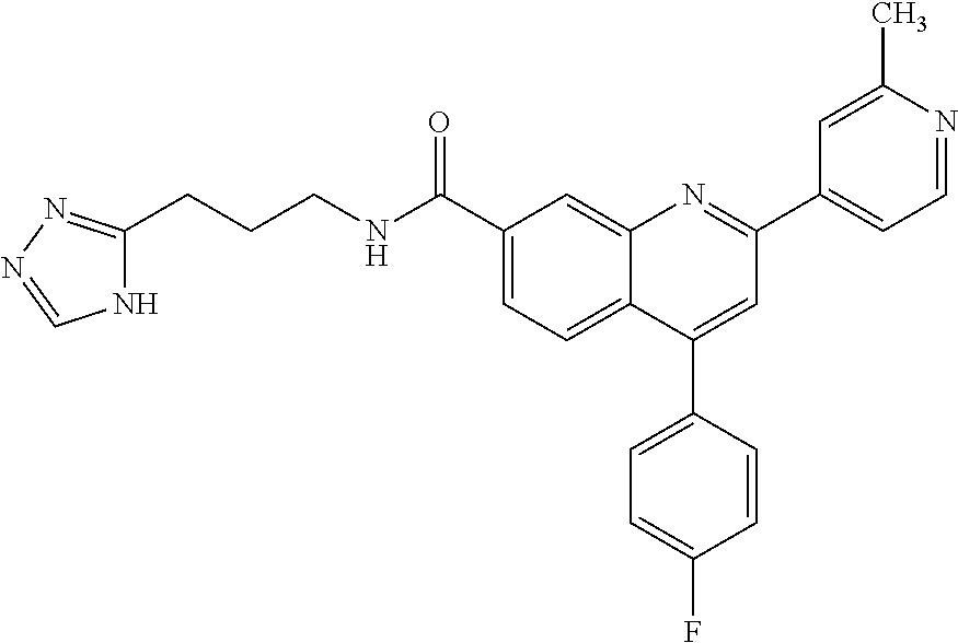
C1(C(NCCCC2=NN=CN2)=O)=CC=C2C(=C1)N=C(C1=CC=NC(C)=C1)C=C2C1=CC=C(F)C=C1
